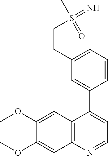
C12=C(N=CC=C1C1=CC(CCS(=N)(C)=O)=CC=C1)C=C(OC)C(OC)=C2
